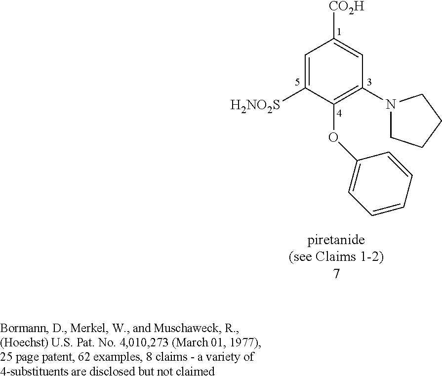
C1=C([H2NO2S])C(OC2=CC=CC=C2)=C(N2CCCC2)C=C1[CO2H]
